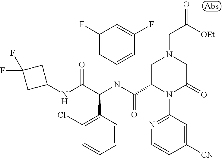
C1(NC(C(N(C(=O)C2N(C3=NC=CC([CN])=C3)C(=O)CN(CC(=O)[OEt])C2)C2=CC(F)=CC(F)=C2)C2=C(Cl)C=CC=C2)=O)CC(F)(F)C1
